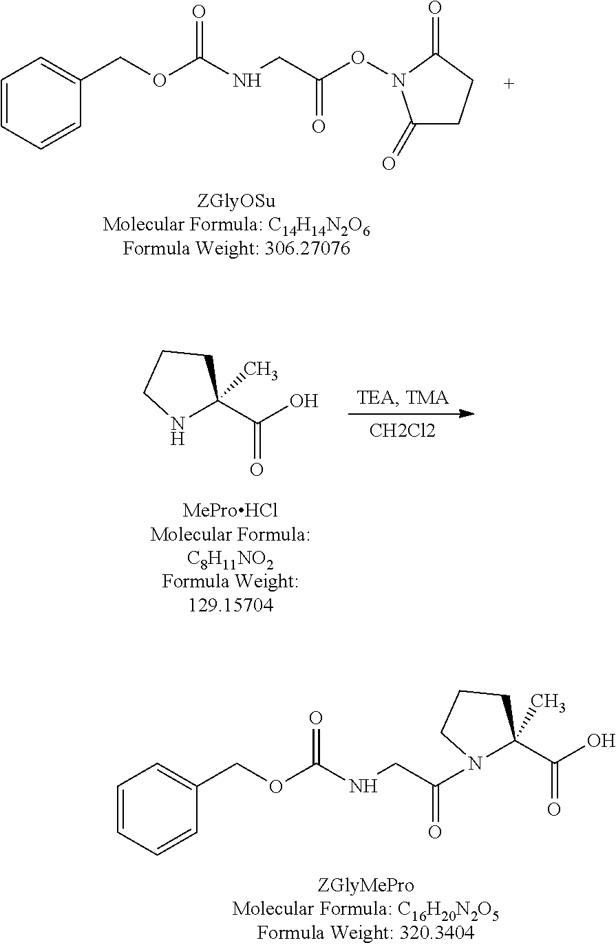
C1=CC=CC(COC(NCC(N2C(C)(C(O)=O)CCC2)=O)=O)=C1.C1=CC=CC(COC(NCC(ON2C(=O)CCC2=O)=O)=O)=C1.[CH2Cl2].N1C(C(O)=O)(C)CCC1
